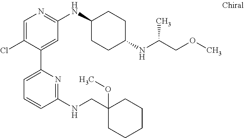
C1=C(Cl)C(C2=CC=CC(NCC3(OC)CCCCC3)=N2)=CC(NC2CCC(NC(COC)C)CC2)=N1
